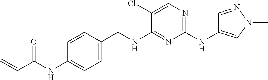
C=CC(=O)NC1=CC=C(CNC2=NC(NC3=CN(C)N=C3)=NC=C2Cl)C=C1
